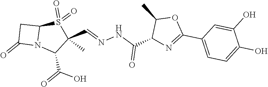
N(NC(C1N=C(C2=CC=C(O)C(O)=C2)OC1C)=O)=CC1(C)S(=O)(=O)C2N(C1C(=O)O)C(=O)C2
